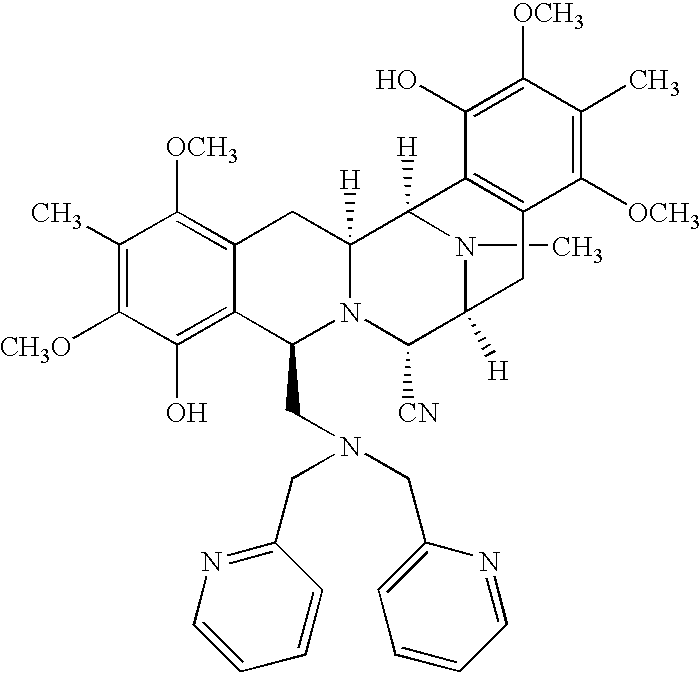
C1(C)=C([CH3O])C(O)=C2C(=C1[OCH3])CC1([H])N(C2CN(CC2=CC=CC=N2)CC2=NC=CC=C2)C([CN])C2([H])N(C)C1([H])C1=C(C2)C([OCH3])=C(C)C([OCH3])=C1O
